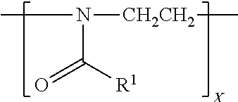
CN([CH2CH2]C)C([R1])=O
